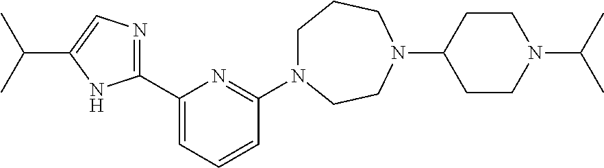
C1N(C2=NC(C3=NC=C(C(C)C)N3)=CC=C2)CCN(C2CCN(C(C)C)CC2)CC1
